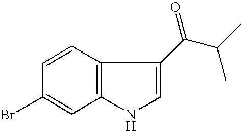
C12=C(C=CC(Br)=C1)C(C(C(C)C)=O)=CN2
